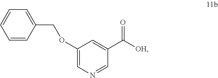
C1=CC(COC2=CN=CC(C([OH])=O)=C2)=CC=C1
